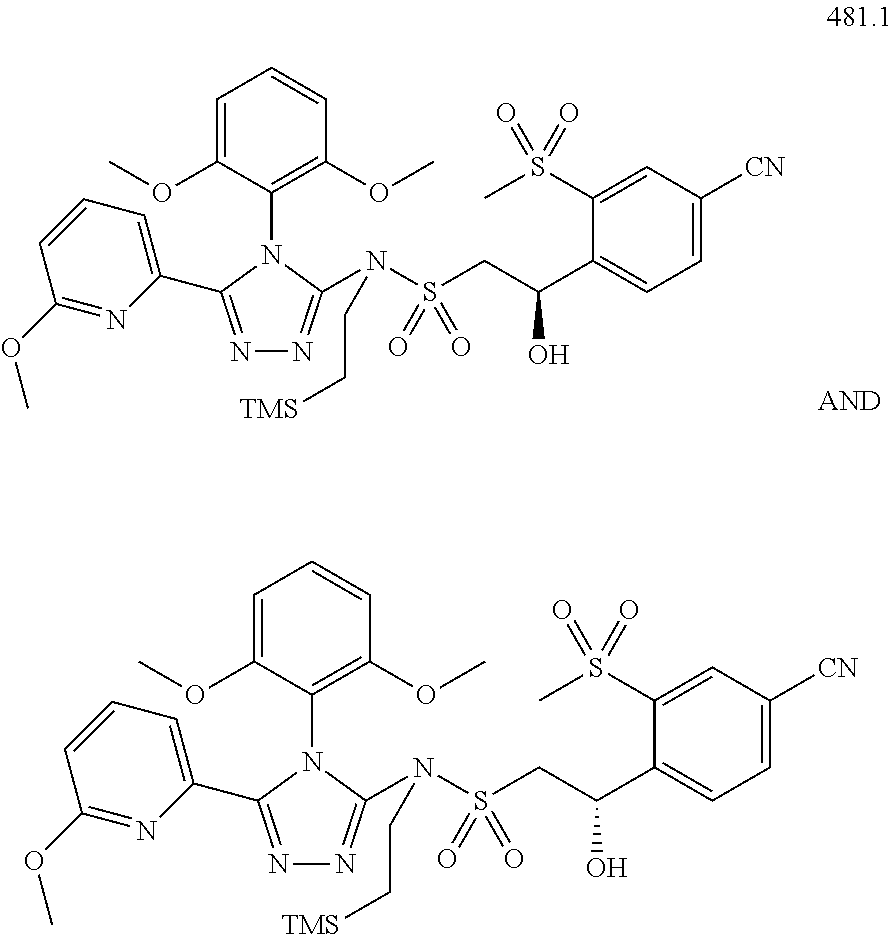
C1(OC)=NC(C2=NN=C(N(S(CC(C3=CC=C([CN])C=C3S(C)(=O)=O)O)(=O)=O)CC[TMS])N2C2=C(OC)C=CC=C2OC)=CC=C1.C1(OC)=NC(C2=NN=C(N(S(CC(C3=CC=C([CN])C=C3S(C)(=O)=O)O)(=O)=O)CC[TMS])N2C2=C(OC)C=CC=C2OC)=CC=C1
